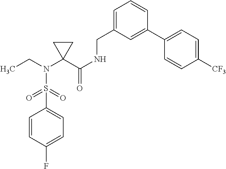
C1(S(=O)(=O)N(CC)C2(C(NCC3=CC=CC(C4=CC=C([CF3])C=C4)=C3)=O)CC2)=CC=C(F)C=C1
